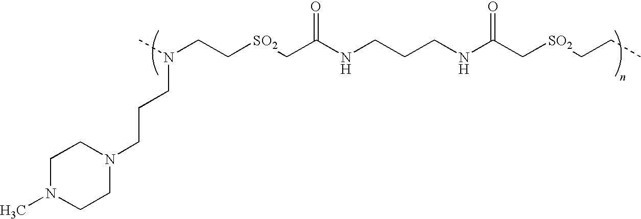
C1N(C)CCN(CCCN(CC[SO2]CC(NCCCNC(C[SO2]CCC)=O)=O)C)C1
